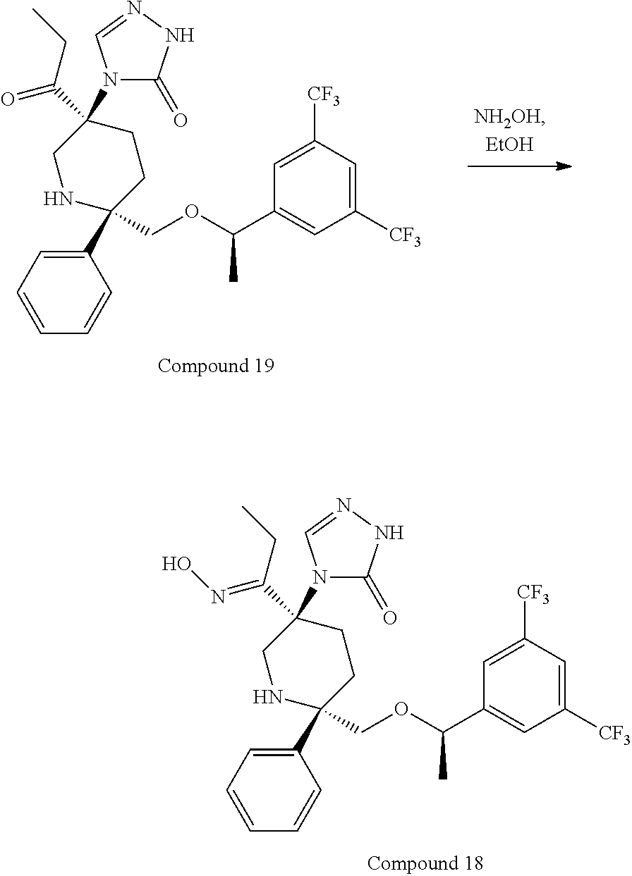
C1(C2(COC(C3=CC([CF3])=CC([CF3])=C3)C)CCC(C(CC)=O)(N3C(=O)NN=C3)CN2)=CC=CC=C1.C1(C2(COC(C3=CC([CF3])=CC([CF3])=C3)C)CCC(C(CC)=NO)(N3C(=O)NN=C3)CN2)=CC=CC=C1
